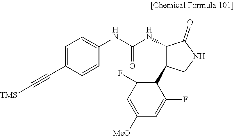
C1=C(C#C[TMS])C=CC(NC(=O)NC2C(C3=C(F)C=C([MeO])C=C3F)CNC2=O)=C1
